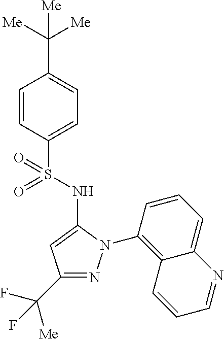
C1(C([Me])([Me])[Me])=CC=C(S(=O)(=O)NC2=CC(C([Me])(F)F)=NN2C2=C3C(=CC=C2)N=CC=C3)C=C1
